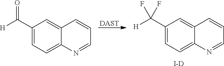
C1(C([H])(F)F)=CC=C2C(=C1)C=CC=N2.[I-D].[DAST].C1(C([H])=O)=CC=C2C(=C1)C=CC=N2
